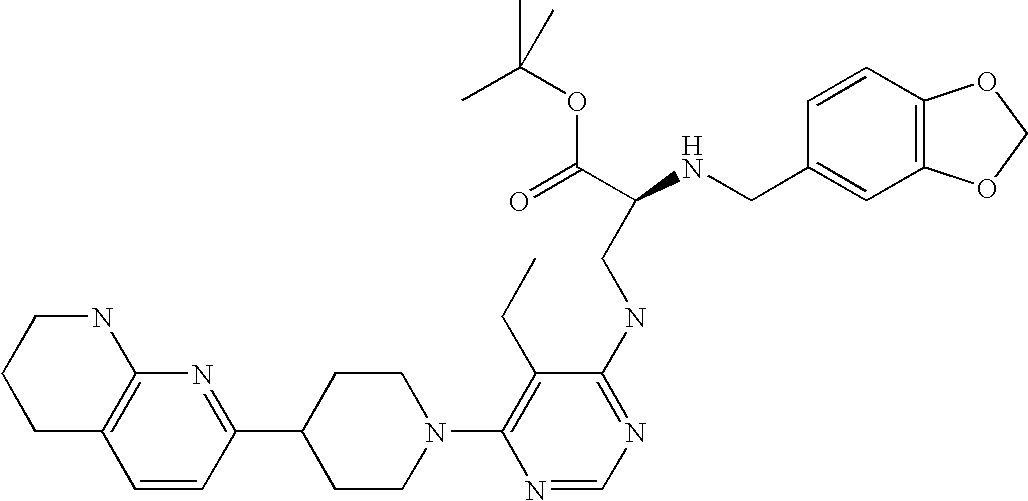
C1=CC(C2CCN(C3=C(CC)C(NCC(NCC4=CC5=C(C=C4)OCO5)C(=O)OC(C)(C)C)=NC=N3)CC2)=NC2=C1CCCN2
